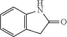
C1=CC2=C(C=C1)CC(=O)N2
